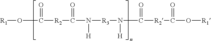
[R1]OC([R2]C(N([H])[R3]N(C([R2]C(O[R1])=O)=O)[H])=O)=O
